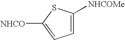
C1=C([NHCOMe])SC([NHCO])=C1
